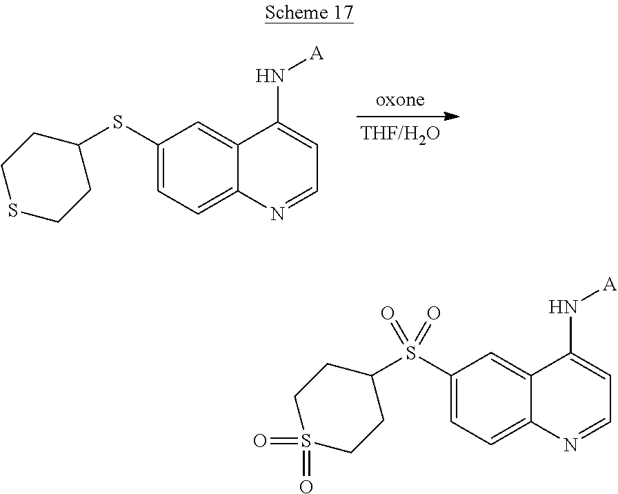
C1(SC2CCSCC2)=CC=C2C(=C1)C(N[A])=CC=N2.C1(S(C2CCS(=O)(=O)CC2)(=O)=O)=CC=C2C(=C1)C(N[A])=CC=N2
